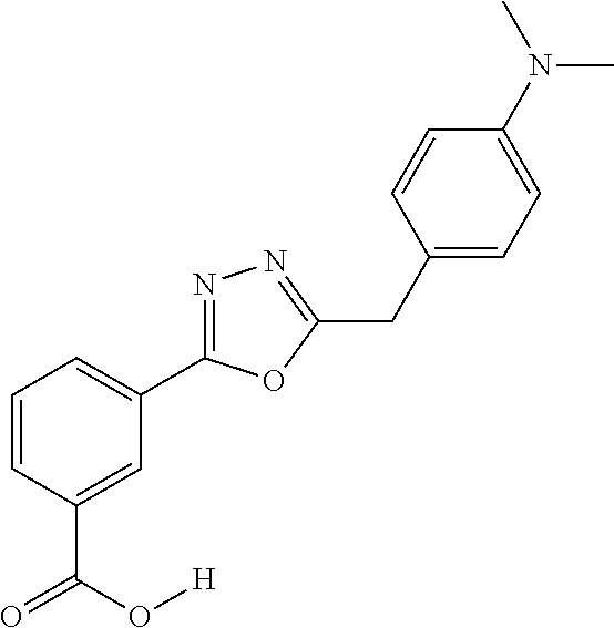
C1=CC(C(=O)O[H])=CC(C2=NN=C(CC3=CC=C(N(C)C)C=C3)O2)=C1
